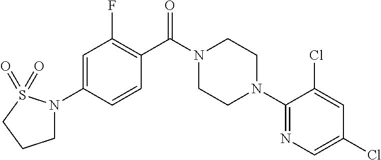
C1=C(N2CCCS2(=O)=O)C=CC(C(N2CCN(C3=NC=C(Cl)C=C3Cl)CC2)=O)=C1F
